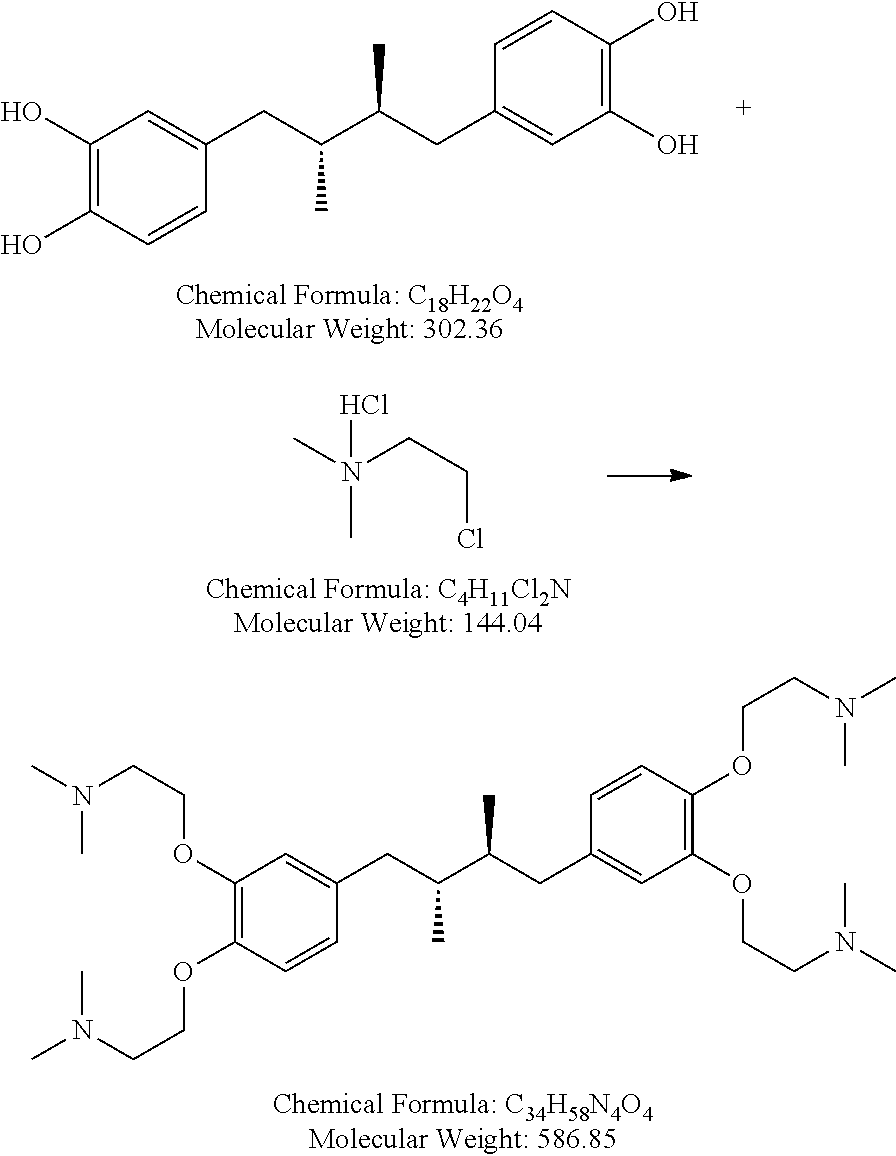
C1(O)=C(O)C=CC(CC(C(CC2=CC(O)=C(O)C=C2)C)C)=C1.C1(OCCN(C)C)=C(OCCN(C)C)C=CC(CC(C(CC2=CC(OCCN(C)C)=C(OCCN(C)C)C=C2)C)C)=C1.N(CCCl)(C)(C)Cl
